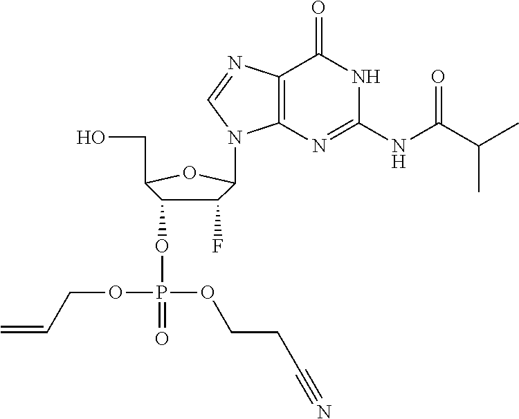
OCC1C(OP(=O)(OCCC#N)OCC=C)C(F)C(N2C3=C(C(=O)NC(NC(C(C)C)=O)=N3)N=C2)O1
